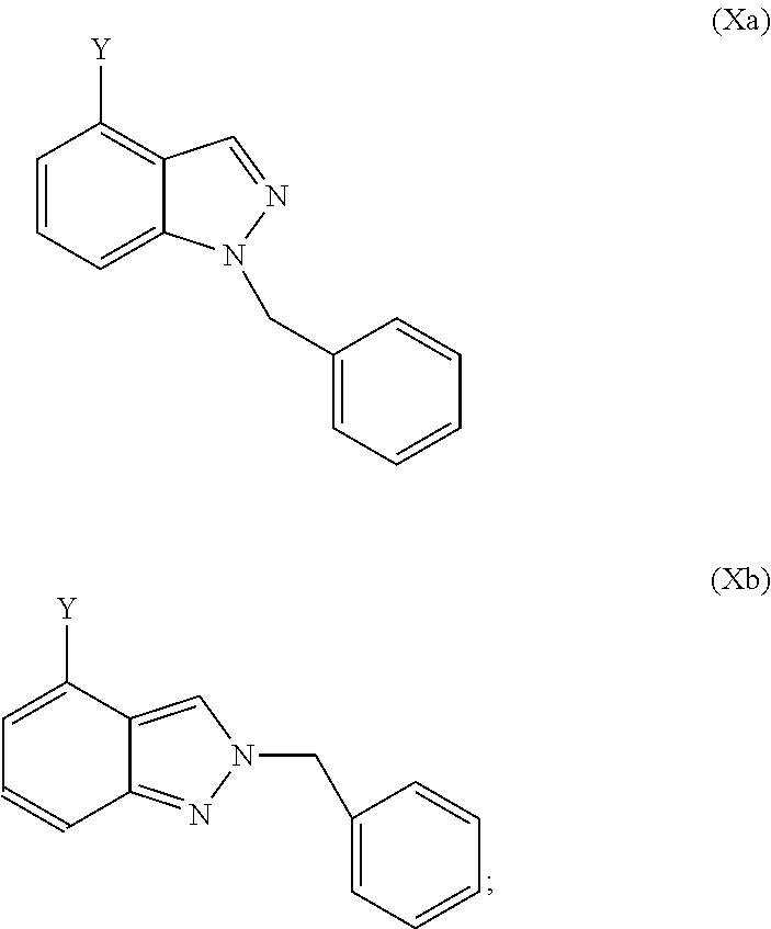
C1=C([Y])C2=CN(CC3=CC=CC=C3)N=C2C=C1.C1=CC=C2C(=C1[Y])C=NN2CC1=CC=CC=C1
